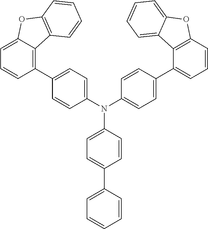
N(C1=CC=C(C2=CC=CC3=C2C2=CC=CC=C2O3)C=C1)(C1=CC=C(C2=C3C(=CC=C2)OC2=C3C=CC=C2)C=C1)C1=CC=C(C2=CC=CC=C2)C=C1
